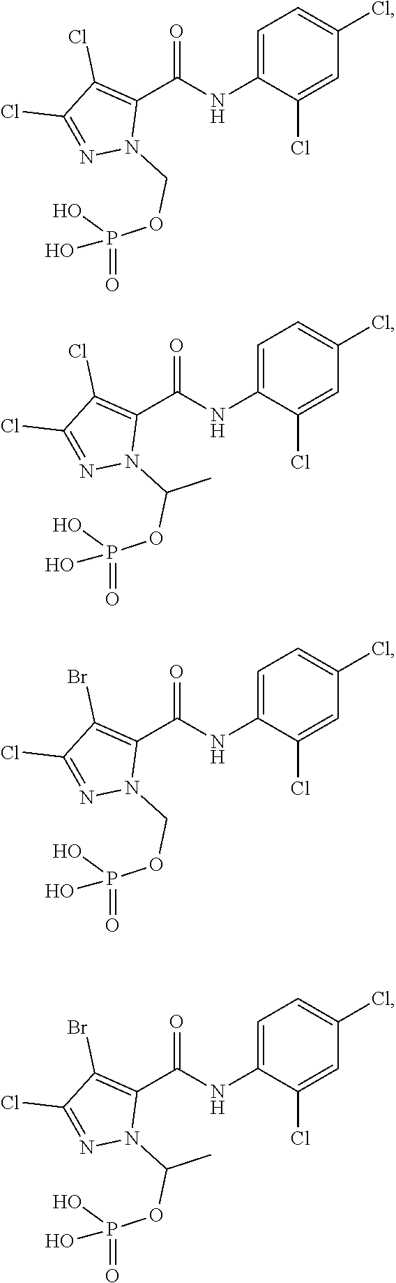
C1=C(NC(C2=C(Cl)C(Cl)=NN2COP(=O)(O)O)=O)C(Cl)=CC(Cl)=C1.C1=C(NC(C2=C(Cl)C(Cl)=NN2C(OP(=O)(O)O)C)=O)C(Cl)=CC(Cl)=C1.C1=C(NC(C2=C(Br)C(Cl)=NN2COP(=O)(O)O)=O)C(Cl)=CC(Cl)=C1.C1=C(NC(C2=C(Br)C(Cl)=NN2C(OP(=O)(O)O)C)=O)C(Cl)=CC(Cl)=C1
